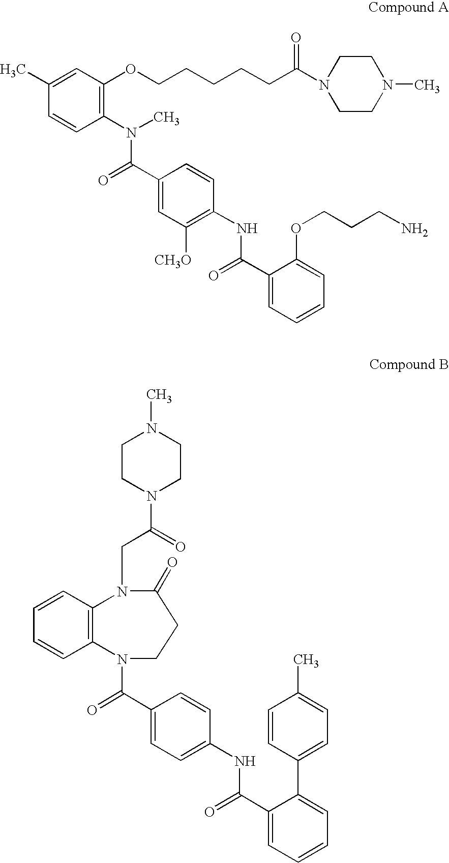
C1(C)=CC(OCCCCCC(N2CCN(C)CC2)=O)=C(N(C(=O)C2=CC([CH3O])=C(NC(=O)C3=CC=CC=C3OCCCN)C=C2)C)C=C1.C1CN(C(CN2C3=C(C=CC=C3)N(C(=O)C3=CC=C(NC(=O)C4=CC=CC=C4C4=CC=C(C)C=C4)C=C3)CCC2=O)=O)CCN1C
